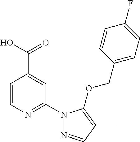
C1=CN=C(N2N=CC(C)=C2OCC2=CC=C(F)C=C2)C=C1C(=O)O
